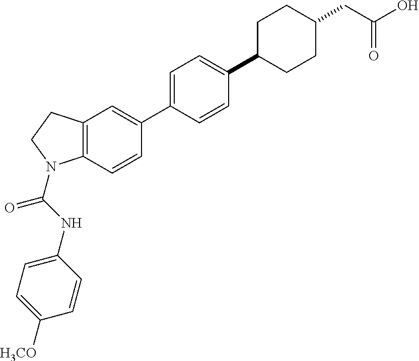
C12=C(C=CC(C3=CC=C(C4CCC(CC(O)=O)CC4)C=C3)=C1)N(C(NC1=CC=C([H3CO])C=C1)=O)CC2
